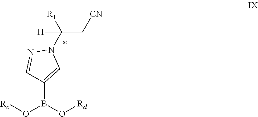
B(C1=CN(C(C[CN])([R1])[H])N=C1)(O[Rd])O[Rc]
